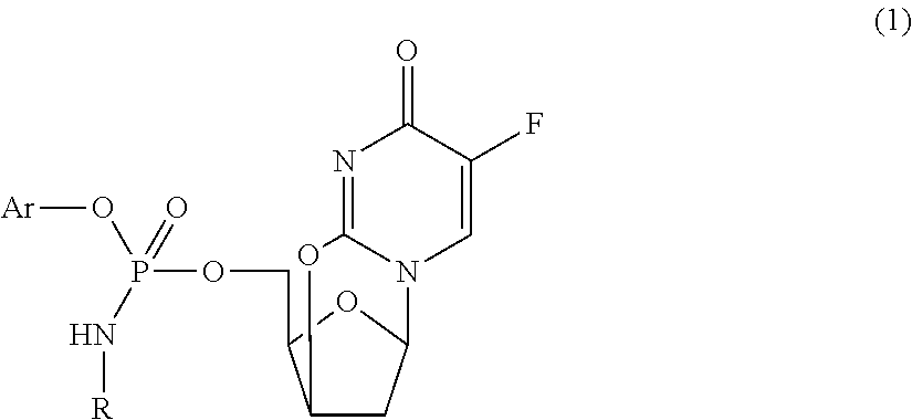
N1=C2N(C=C(F)C1=O)C1CC(C(COP(=O)(N[R])O[Ar])O1)O2
